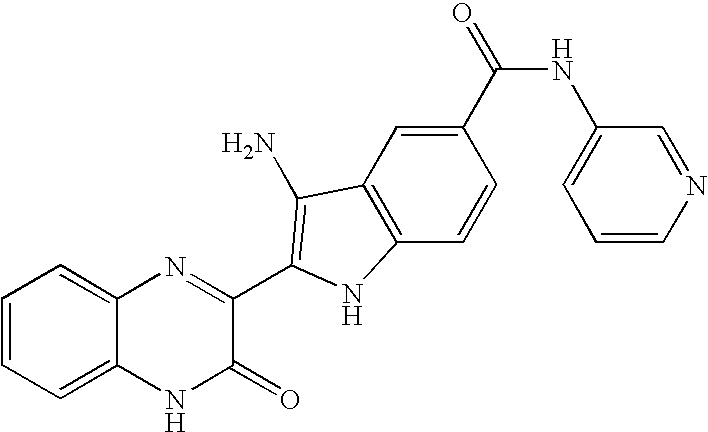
C1=C2C(=CC=C1)N=C(C1=C(N)C3=C(C=CC(C(NC4=CC=CN=C4)=O)=C3)N1)C(=O)N2
